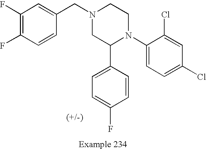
C1(F)=C(F)C=CC(CN2CCN(C3=CC=C(Cl)C=C3Cl)C(C3=CC=C(F)C=C3)C2)=C1
